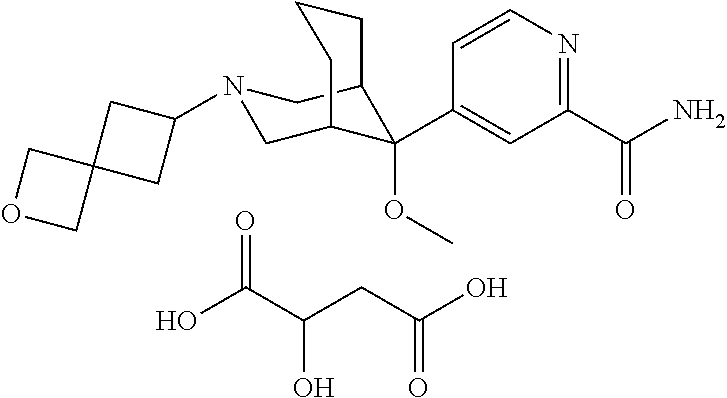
C1(C(N)=O)=NC=CC(C2(OC)C3CN(C4CC5(C4)COC5)CC2CCC3)=C1.OC(C(CC(O)=O)O)=O
